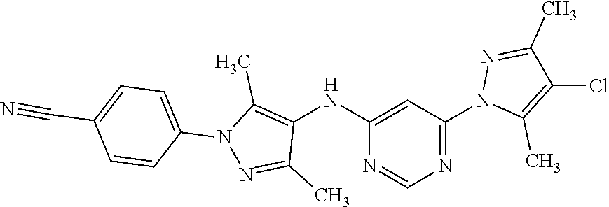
N1=C(N2C(C)=C(Cl)C(C)=N2)C=C(NC2=C(C)N(C3=CC=C(C#N)C=C3)N=C2C)N=C1
